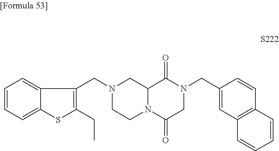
C1=CC=C2C(=C1)C(CN1CCN3C(C1)C(=O)N(CC1=CC4=C(C=C1)C=CC=C4)CC3=O)=C(CC)S2
